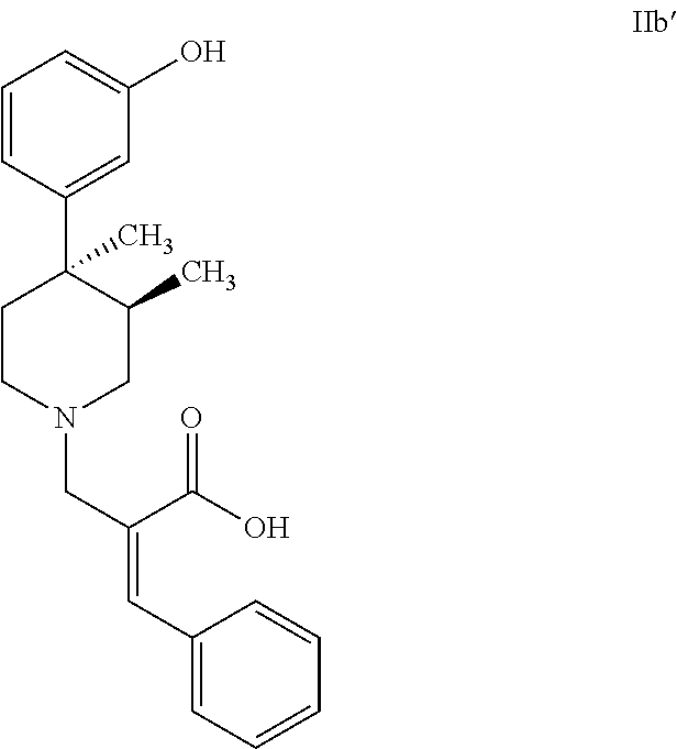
C1=CC(C2(C)CCN(CC(=CC3=CC=CC=C3)C(=O)O)CC2C)=CC(O)=C1
